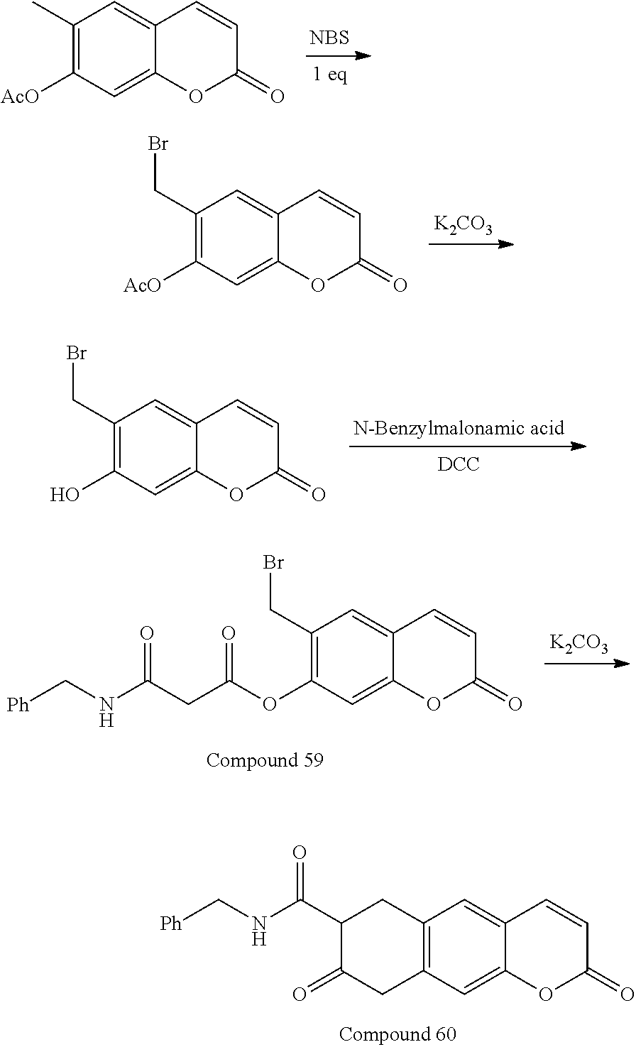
[NBS].C1(C)=C([AcO])C=C2C(=C1)C=CC(=O)O2.[K2CO3].C1(CBr)=C([AcO])C=C2C(=C1)C=CC(=O)O2.[N-Benzylmalonamic acid].[DCC].C1(CBr)=C(O)C=C2C(=C1)C=CC(=O)O2.[K2CO3].C1(CBr)=C(OC(=O)CC(NC[Ph])=O)C=C2C(=C1)C=CC(=O)O2.C12=C(C=C3C(=C1)C=CC(=O)O3)CC(=O)C(C(=O)NC[Ph])C2
